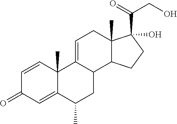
C1=CC2(C)C(=CC1=O)C(C)CC1C2=CCC2(C)C1CCC2(C(=O)CO)O
